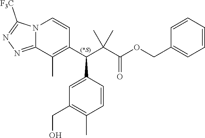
OCC1=C(C)C=CC(C(C(C(OCC2=CC=CC=C2)=O)(C)C)C2=C(C)C3=NN=C([F3C])N3C=C2)=C1
